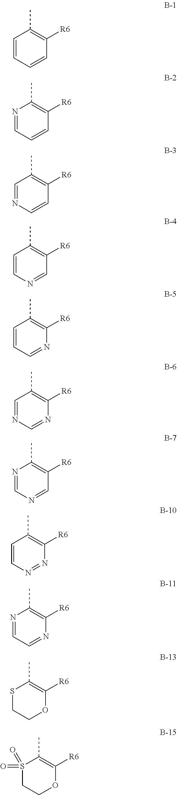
C1=CC=CC([R6])=C1C.N1=CC=CC([R6])=C1C.C1=NC=CC([R6])=C1C.C1=CN=CC([R6])=C1C.C1=CC=NC([R6])=C1C.C1=NC=NC([R6])=C1C.S1CCOC([R6])=C1C.N1=CC=NC([R6])=C1C.C1=CN=NC([R6])=C1C.N1=CN=CC([R6])=C1C.S1(=O)(=O)CCOC([R6])=C1C
